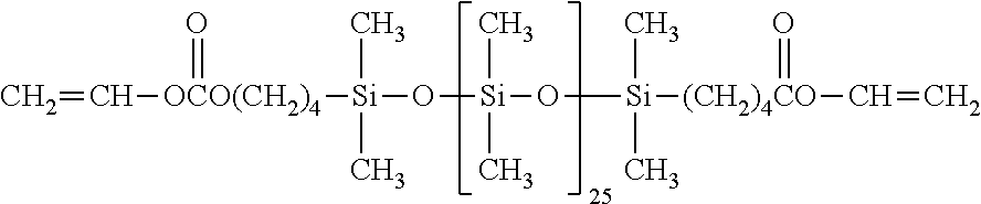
C=C[OCO(CH2)4](=O)[Si](O[Si](C)(C)O[Si]([(CH2)4CO](C=C)=O)(C)C)(C)C
